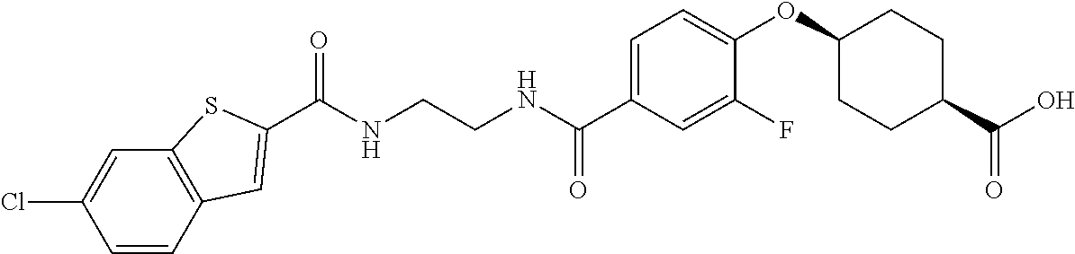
C(NCCNC(C1=CC=C(OC2CCC(C(O)=O)CC2)C(F)=C1)=O)(=O)C1=CC2=C(C=C(Cl)C=C2)S1
